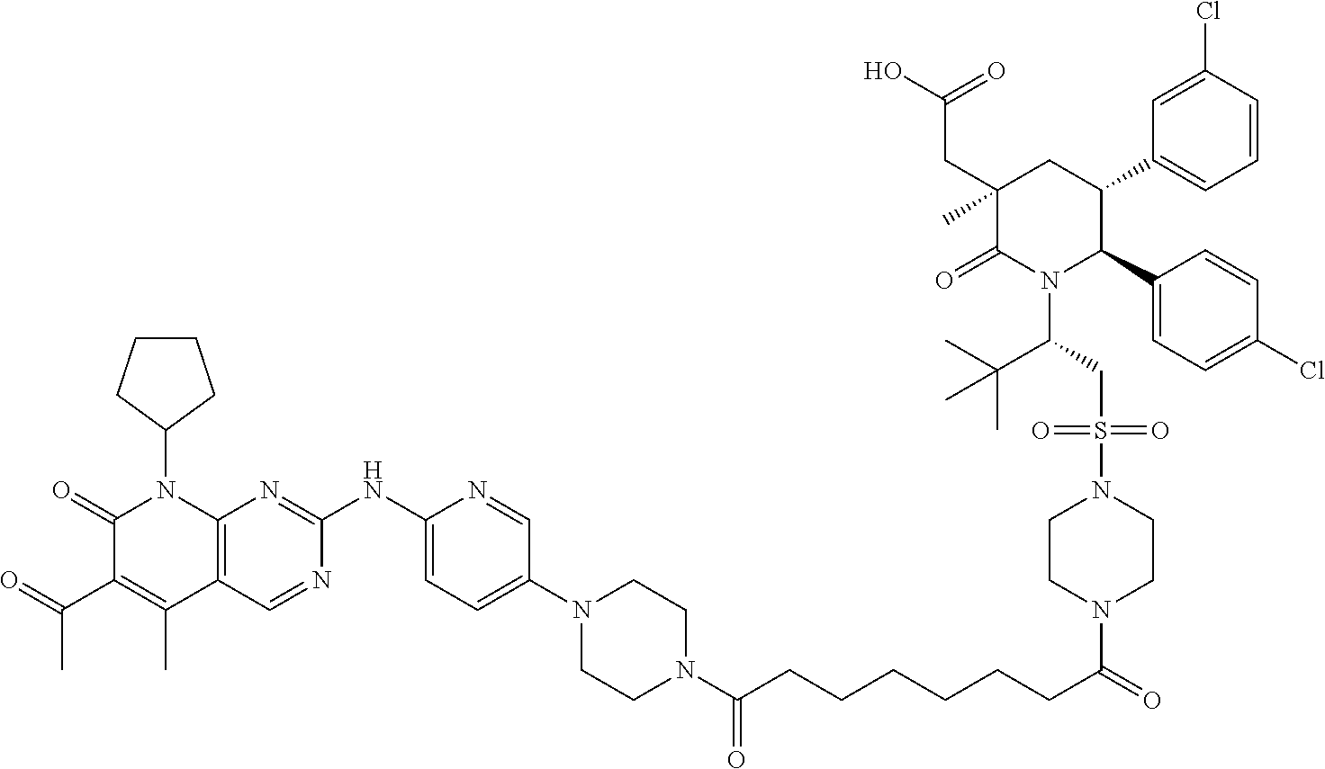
C1(=O)C(C(C)=O)=C(C)C2=C(N1C1CCCC1)N=C(NC1=CC=C(N3CCN(C(CCCCCCC(=O)N4CCN(S(CC(N5C(=O)C(CC(O)=O)(C)CC(C6=CC=CC(Cl)=C6)C5C5=CC=C(Cl)C=C5)C(C)(C)C)(=O)=O)CC4)=O)CC3)C=N1)N=C2
